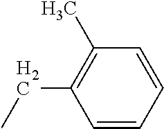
C1=CC=CC(C)=C1CC
